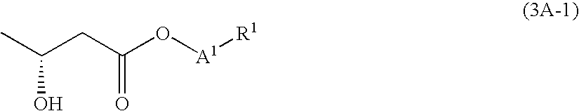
O(C(CC(C)O)=O)[A1][R1]
